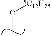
CO[nC12H25]
